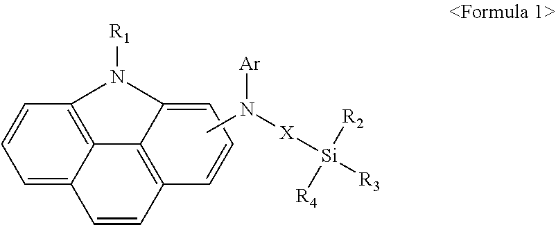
C1=C2C3=C(C=C1)N([R1])C1=CC=CC(=C31)C=C2.CN([X][Si]([R3])([R2])[R4])[Ar]
